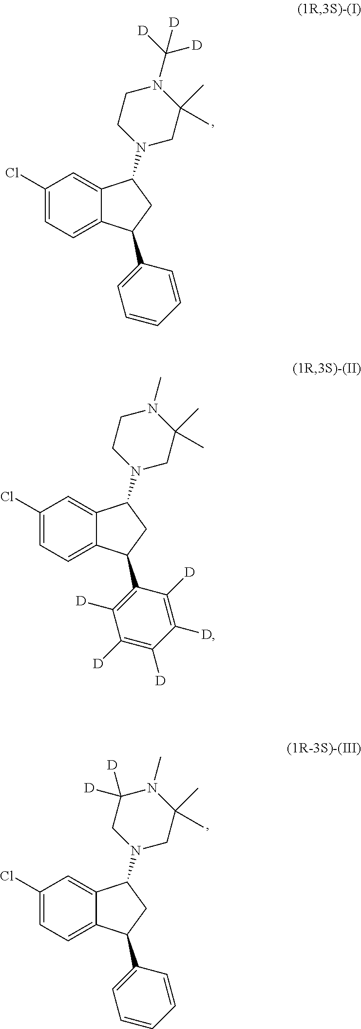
C1(Cl)=CC=C2C(=C1)C(N1CC(C)(C)N(C([D])([D])[D])CC1)CC2C1=CC=CC=C1.C1(Cl)=CC=C2C(=C1)C(N1CC(C)(C)N(C)C([D])([D])C1)CC2C1=CC=CC=C1.C1(Cl)=CC=C2C(=C1)C(N1CC(C)(C)N(C)CC1)CC2C1=C([D])C([D])=C([D])C([D])=C1[D]
